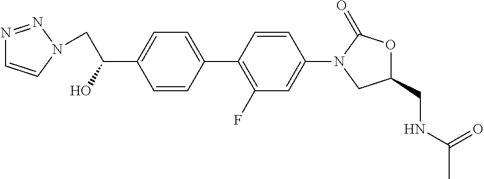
C(C(C1=CC=C(C2=C(F)C=C(N3CC(CNC(C)=O)OC3=O)C=C2)C=C1)O)N1C=CN=N1
